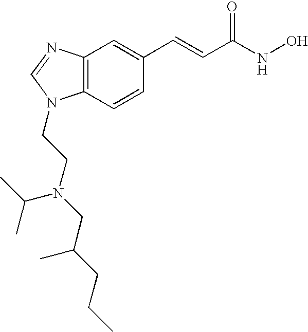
C12=C(C=CC(C=CC(=O)NO)=C1)N(CCN(CC(CCC)C)C(C)C)C=N2
